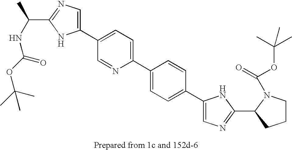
C1(C2=CC=C(C3=CC=C(C4=CN=C(C5N(C(=O)OC(C)(C)C)CCC5)N4)C=C3)N=C2)=CN=C(C(NC(OC(C)(C)C)=O)C)N1
